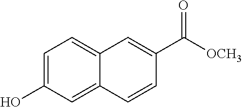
C1=C(O)C=C2C(=C1)C=C(C([OCH3])=O)C=C2
